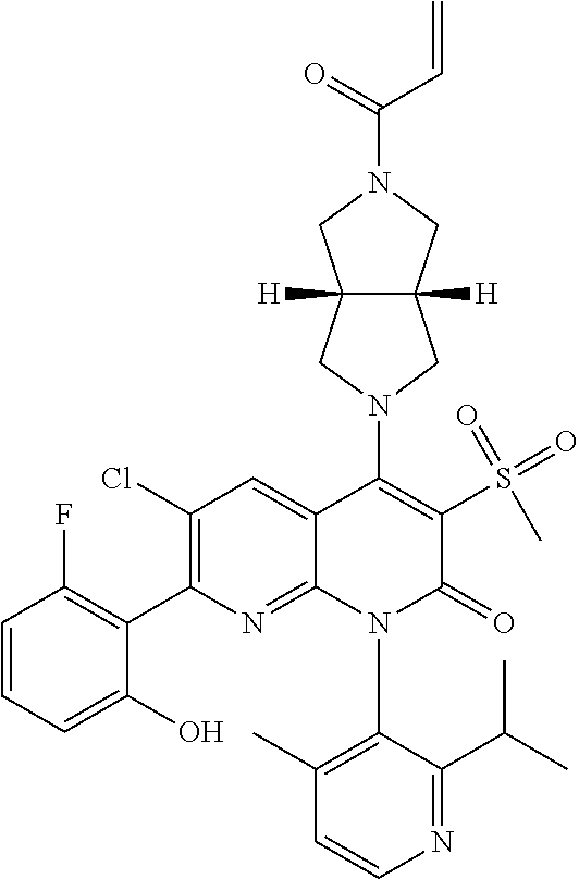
C1=CN=C(C(C)C)C(N2C(=O)C(S(=O)(=O)C)=C(N3CC4([H])C([H])(C3)CN(C(=O)C=C)C4)C3=CC(Cl)=C(C4=C(F)C=CC=C4O)N=C23)=C1C
